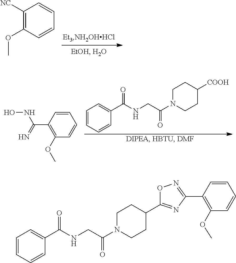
C1([NC])=C(OC)C=CC=C1.C1=CC(C(=N)NO)=C(OC)C=C1.C1=CC=CC(C(NCC(N2CCC([COOH])CC2)=O)=O)=C1.C1=CC=CC(C(NCC(N2CCC(C3=NC(C4=C(OC)C=CC=C4)=NO3)CC2)=O)=O)=C1
